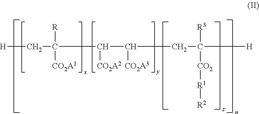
[H]CC(C(C(CC([H])([CO2][R1][R2])[R3])[CO2A3])[CO2A2])([R])[CO2A1]
